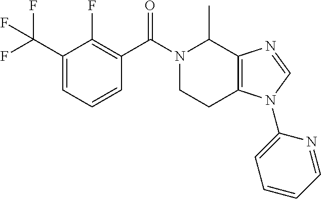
C1(C(F)(F)F)=CC=CC(C(N2CCC3=C(C2C)N=CN3C2=CC=CC=N2)=O)=C1F
